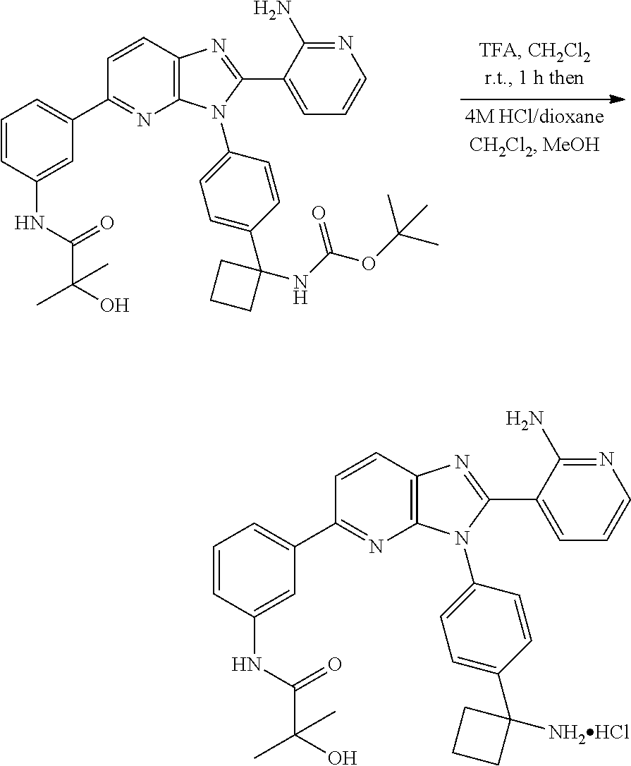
C1=CC2=C(N=C1C1=CC=CC(NC(C(O)(C)C)=O)=C1)N(C1=CC=C(C3(NC(OC(C)(C)C)=O)CCC3)C=C1)C(C1=CC=CN=C1N)=N2.C1=CC2=C(N=C1C1=CC=CC(NC(C(O)(C)C)=O)=C1)N(C1=CC=C(C3([NH2HCl])CCC3)C=C1)C(C1=CC=CN=C1N)=N2
